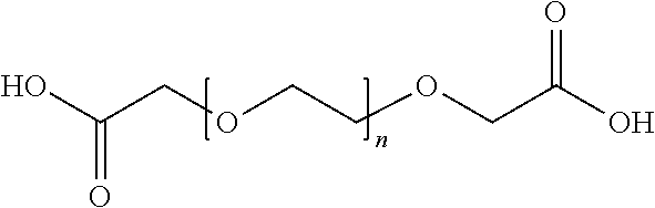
OC(=O)COCCOCC(=O)O
